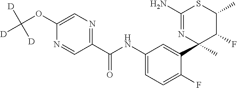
C1(C(NC2=CC=C(F)C(C3(C)C(F)C(C)SC(N)=N3)=C2)=O)=NC=C(OC([D])([D])[D])N=C1
